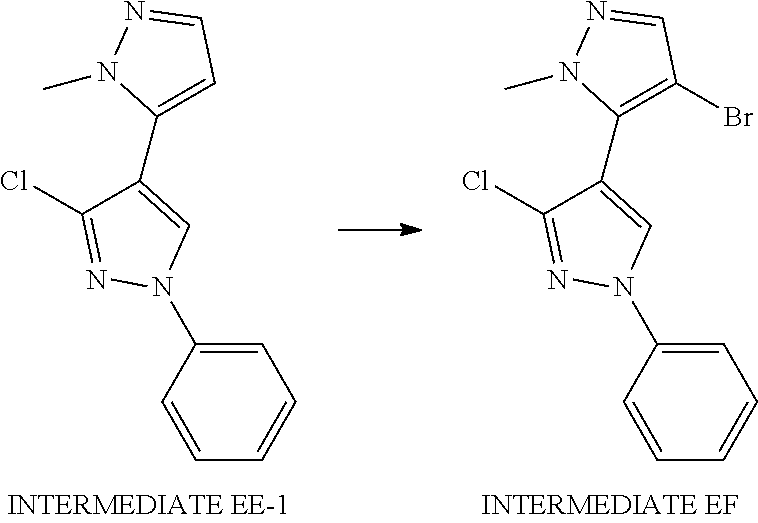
C1=C(N2C=C(C3=CC=NN3C)C(Cl)=N2)C=CC=C1.C1=C(N2C=C(C3=C(Br)C=NN3C)C(Cl)=N2)C=CC=C1
